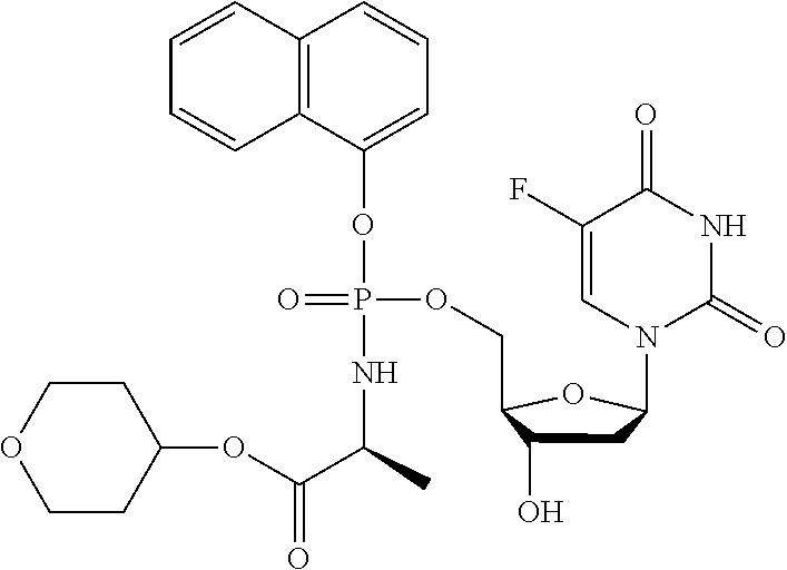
C12=C(C(OP(NC(C(OC3CCOCC3)=O)C)(OCC3C(O)CC(N4C(=O)NC(=O)C(F)=C4)O3)=O)=CC=C1)C=CC=C2
